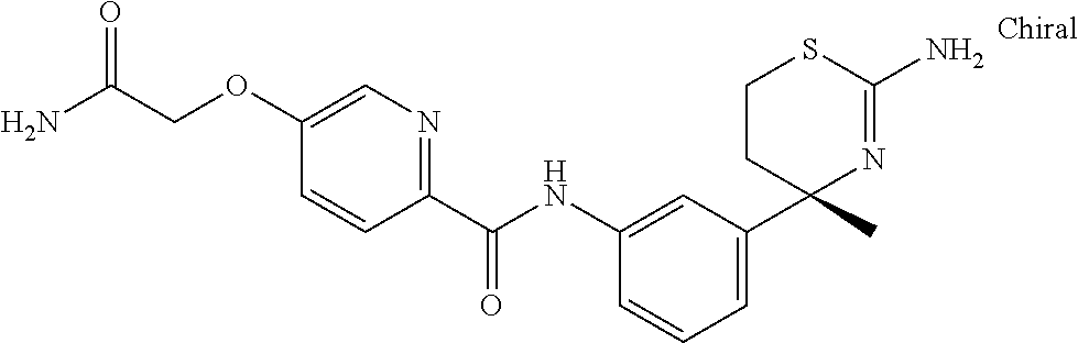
C1(NC(C2=NC=C(OCC(N)=O)C=C2)=O)=CC(C2(C)N=C(N)SCC2)=CC=C1
